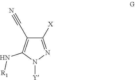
C1([X])=NN([Y])C(N[R1])=C1C#N
